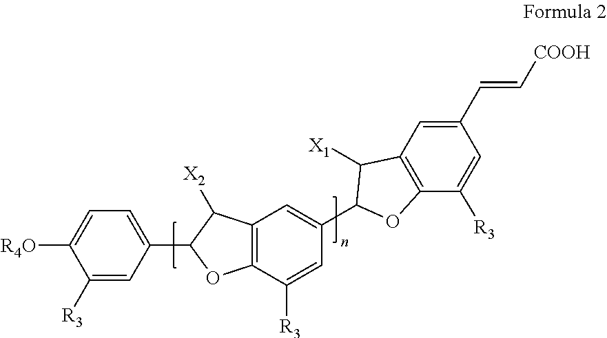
C1(C=C[COOH])=CC2=C(C([R3])=C1)OC(C1=CC3=C(C([R3])=C1)OC(C1=CC=C([R4O])C([R3])=C1)C3[X2])C2[X1]
